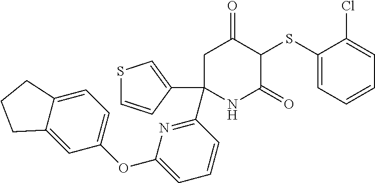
C1(SC2C(=O)CC(C3=NC(OC4=CC=C5C(=C4)CCC5)=CC=C3)(C3=CSC=C3)NC2=O)=CC=CC=C1Cl
